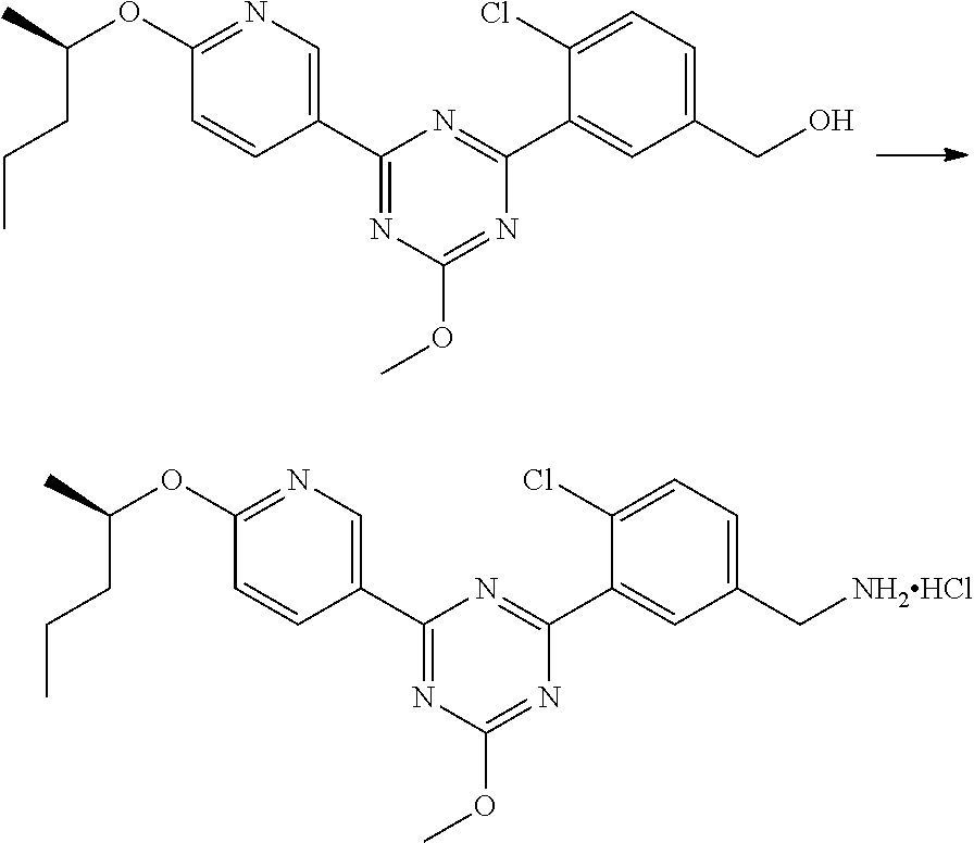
C1(C2=NC(C3=CN=C(OC(CCC)C)C=C3)=NC(OC)=N2)=CC(CO)=CC=C1Cl.C1(C2=NC(C3=CN=C(OC(CCC)C)C=C3)=NC(OC)=N2)=CC(C[NH2HCl])=CC=C1Cl
